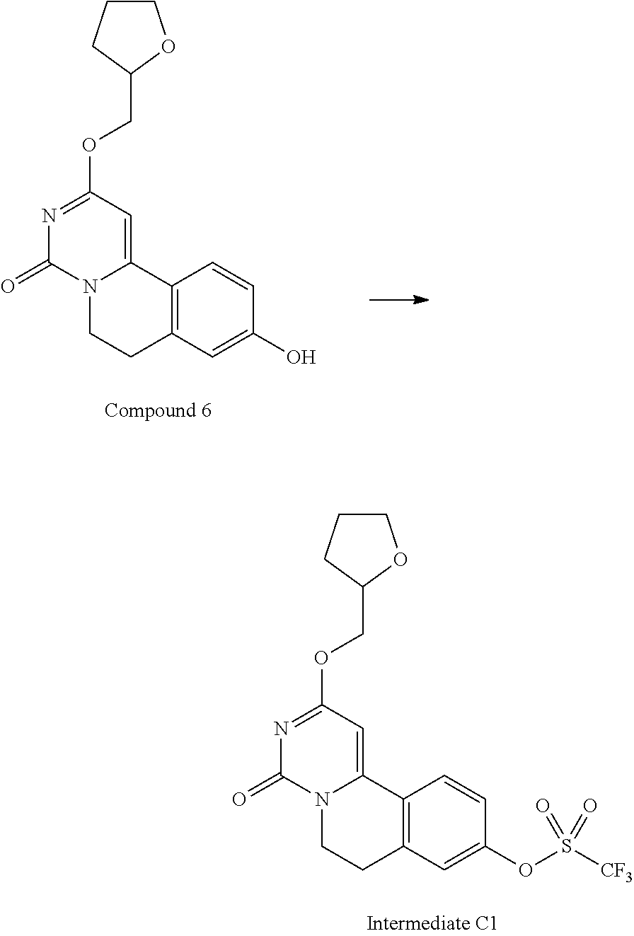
C12=C(C=C(O)C=C1)CCN1C2=CC(OCC2OCCC2)=NC1=O.C12=C(C=C(OS([CF3])(=O)=O)C=C1)CCN1C2=CC(OCC2OCCC2)=NC1=O
